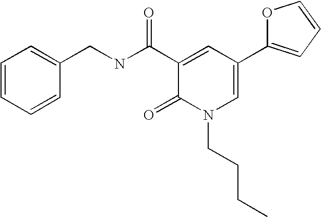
C1=CC=CC(CNC(C2=CC(C3=CC=CO3)=CN(CCCC)C2=O)=O)=C1
